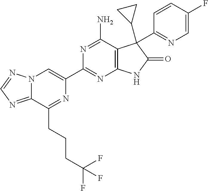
C12=NC=NN1C=C(C1=NC3=C(C(N)=N1)C(C1CC1)(C1=NC=C(F)C=C1)C(=O)N3)N=C2CCCC(F)(F)F
